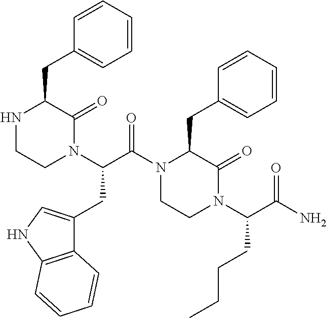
N1CCN(C(C(N2C(CC3=CC=CC=C3)C(=O)N(C(C(N)=O)CCCC)CC2)=O)CC2=CNC3=C2C=CC=C3)C(=O)C1CC1=CC=CC=C1
